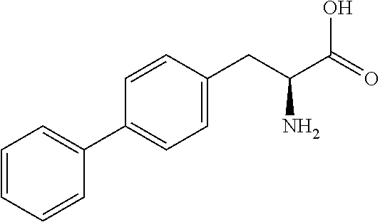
C1=CC=CC(C2=CC=C(CC(C(=O)O)N)C=C2)=C1
